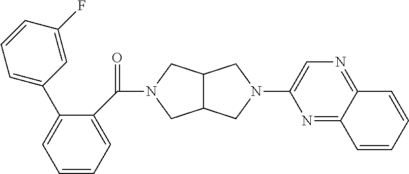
C12C(CN(C3=CN=C4C(=N3)C=CC=C4)C1)CN(C(=O)C1=CC=CC=C1C1=CC=CC(F)=C1)C2
